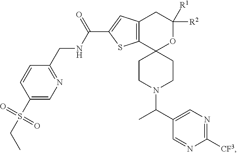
C1CN(C(C2=CN=C([CF3])N=C2)C)CCC12C1=C(CC([R1])([R2])O2)C=C(C(NCC2=NC=C(S(=O)(=O)CC)C=C2)=O)S1
